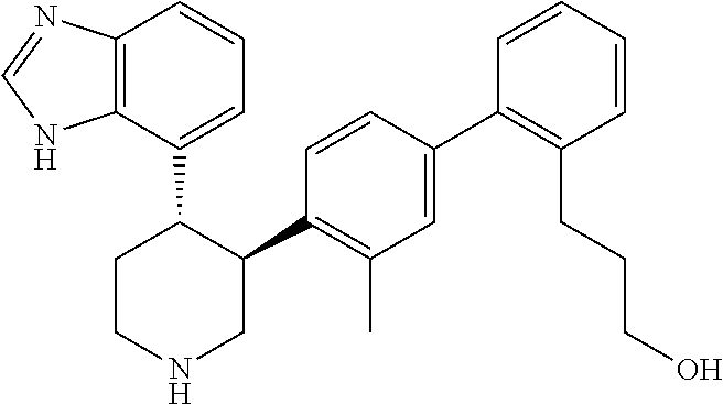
C1(C2=C(C)C=C(C3=C(CCCO)C=CC=C3)C=C2)C(C2=CC=CC3=C2NC=N3)CCNC1
